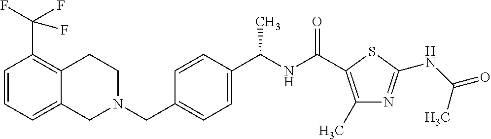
C1=CC=C2C(=C1C(F)(F)F)CCN(CC1=CC=C(C(NC(=O)C3=C(C)N=C(NC(=O)C)S3)C)C=C1)C2
